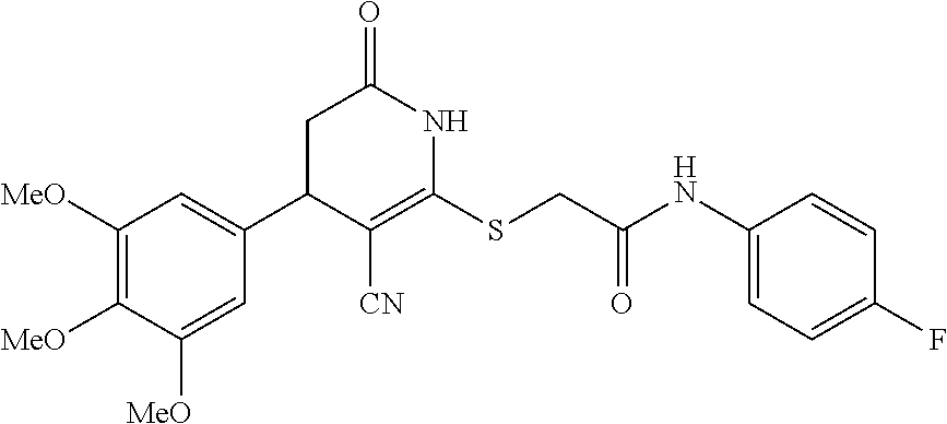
C1(C2C([CN])=C(SCC(NC3=CC=C(F)C=C3)=O)NC(=O)C2)=CC([MeO])=C([MeO])C([MeO])=C1
